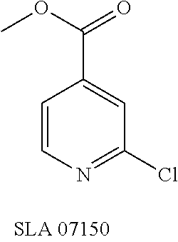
C1=CN=C(Cl)C=C1C(OC)=O
